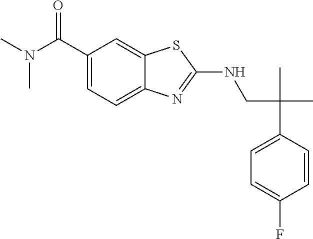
C(CNC1=NC2=CC=C(C(N(C)C)=O)C=C2S1)(C1=CC=C(F)C=C1)(C)C
